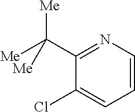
C1(C([Me])([Me])[Me])=NC=CC=C1Cl
